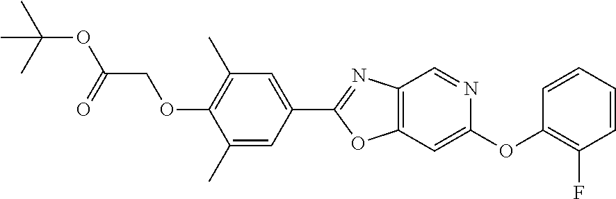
C12=C(C=C(OC3=C(F)C=CC=C3)N=C1)OC(C1=CC(C)=C(OCC(=O)OC(C)(C)C)C(C)=C1)=N2
